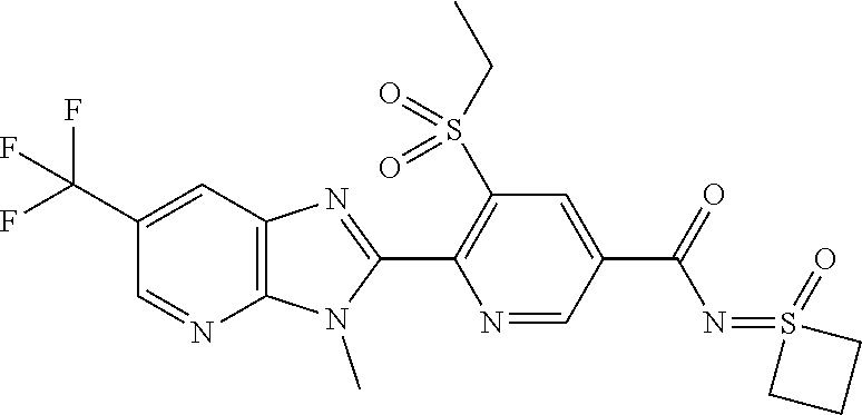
C1(C(F)(F)F)=CC2=C(N=C1)N(C)C(C1=C(S(CC)(=O)=O)C=C(C(N=S3(=O)CCC3)=O)C=N1)=N2
